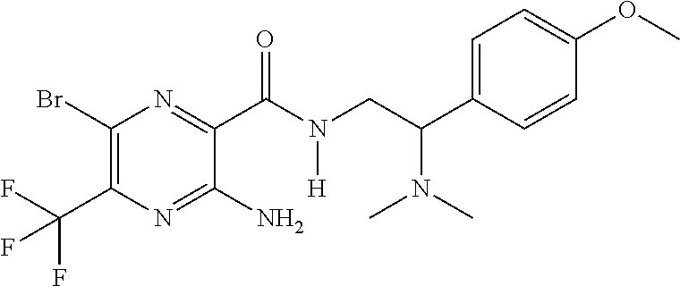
C1(Br)=C(C(F)(F)F)N=C(N)C(C(N(CC(C2=CC=C(OC)C=C2)N(C)C)[H])=O)=N1
